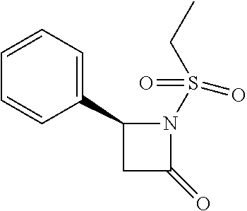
C1=CC=C(C2CC(=O)N2S(CC)(=O)=O)C=C1
